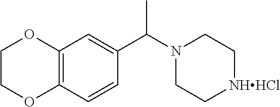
C12=C(C=CC(C(N3CC[NHHCl]CC3)C)=C1)OCCO2
